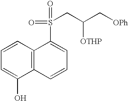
C12=C(C=CC=C1O)C(S(CC(C[OPh])[OTHP])(=O)=O)=CC=C2
